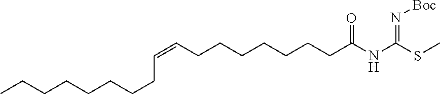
CCCCCCCCC=CCCCCCCCC(NC(SC)=N[Boc])=O
